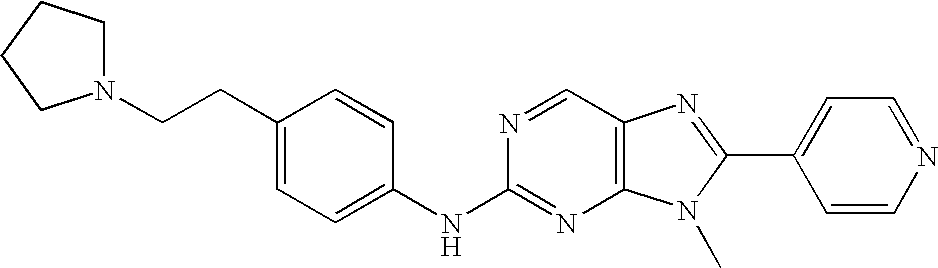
C1(CCN2CCCC2)=CC=C(NC2=NC3=C(C=N2)N=C(C2=CC=NC=C2)N3C)C=C1
